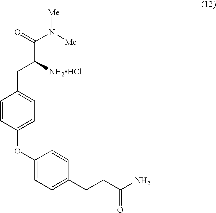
C(C([NH2HCl])CC1=CC=C(OC2=CC=C(CCC(N)=O)C=C2)C=C1)(=O)N([Me])[Me]
